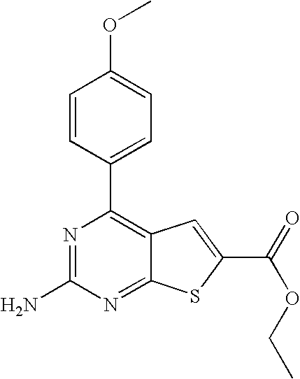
N1=C(N)N=C2C(=C1C1=CC=C(OC)C=C1)C=C(C(=O)OCC)S2
